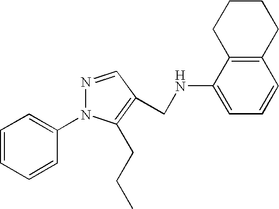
C1=CC=CC(N2N=CC(CNC3=CC=CC4=C3CCCC4)=C2CCC)=C1
